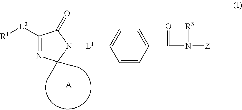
C1=CC(C(=O)N([R3])[Z])=CC=C1[L1]N1C(=O)C([L2][R1])=NC1(C)C.[A]
